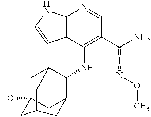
C12=C(C(NC3C4CC5(O)CC3CC(C5)C4)=C(C(N)CNOC)C=N1)C=CN2
